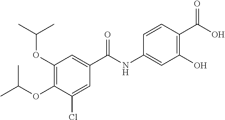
CC(OC1=C(OC(C)C)C=C(C(NC2=CC(O)=C(C(O)=O)C=C2)=O)C=C1Cl)C
